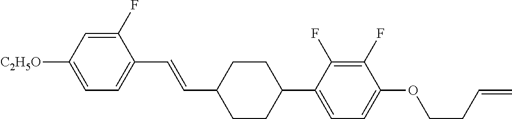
C1(F)=CC([C2H5O])=CC=C1C=CC1CCC(C2=CC=C(OCCC=C)C(F)=C2F)CC1
